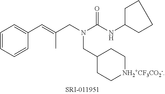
C(CN(C(NC1CCCC1)=O)CC1CC[NH2+CF3CO2-]CC1)(=CC1=CC=CC=C1)C
